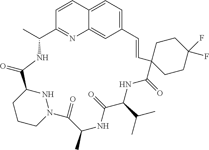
C12=CC=C3C=C1N=C(C=C2)C(C)NC(=O)C1CCCN(N1)C(=O)C(C)NC(=O)C(C(C)C)NC(=O)C1(C=C3)CCC(F)(F)CC1
